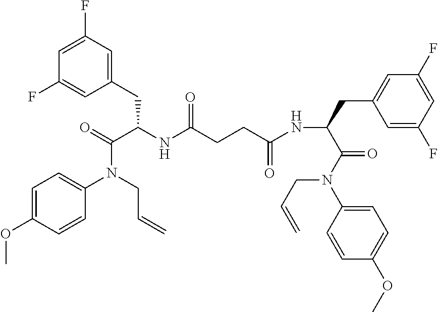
C1=C(F)C=C(CC(NC(CCC(NC(CC2=CC(F)=CC(F)=C2)C(N(C2=CC=C(OC)C=C2)CC=C)=O)=O)=O)C(=O)N(CC=C)C2=CC=C(OC)C=C2)C=C1F
